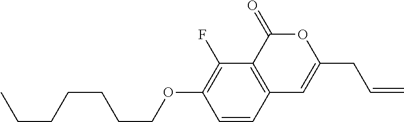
C1=CC2=C(C(F)=C1OCCCCCCC)C(=O)OC(CC=C)=C2
